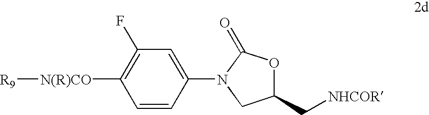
C1=CC(N2CC(C[NHCOR])OC2=O)=CC(F)=C1[N(R)CO][R9]
